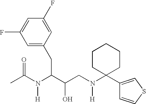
C1(F)=CC(F)=CC(CC(C(CN(C2(C3=CSC=C3)CCCCC2)[H])O)N(C(C)=O)[H])=C1
